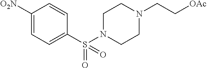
C1(S(N2CCN(CC[OAc])CC2)(=O)=O)=CC=C([O2N])C=C1
